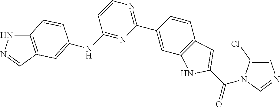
N1C2=C(C=N1)C=C(NC1=NC(C3=CC4=C(C=C3)C=C(C(=O)N3C(Cl)=CN=C3)N4)=NC=C1)C=C2
